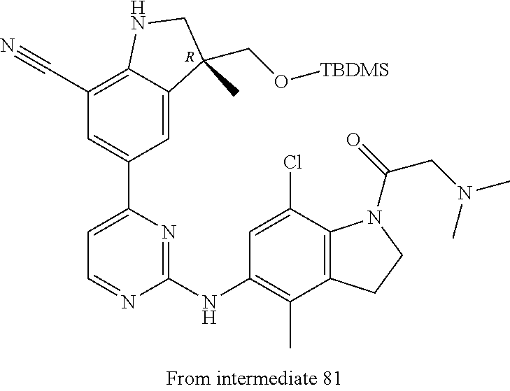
[R].C1(C#N)=C2C(=CC(C3=CC=NC(NC4=C(C)C5=C(C(Cl)=C4)N(C(=O)CN(C)C)CC5)=N3)=C1)C(CO[TBDMS])(C)CN2
